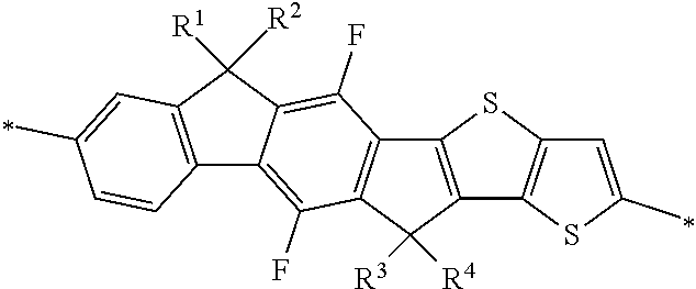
C12=C(C3=C(F)C4=C(C(F)=C3C1([R1])[R2])C1=C(C4([R3])[R4])C3=C(S1)C=C(C)S3)C=CC(C)=C2
